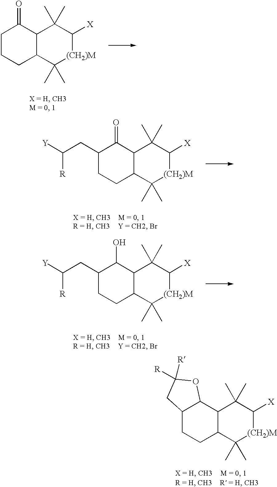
C1CCC2C(C1=O)C(C)(C)C([X])[(CH2)M]C2(C)C.C1(CC([Y])[R])CCC2C(C1=O)C(C)(C)C([X])[(CH2)M]C2(C)C.C1(CC([Y])[R])CCC2C(C1O)C(C)(C)C([X])[(CH2)M]C2(C)C.C12CCC3C(C1OC([R])([R])C2)C(C)(C)C([X])[(CH2)M]C3(C)C
